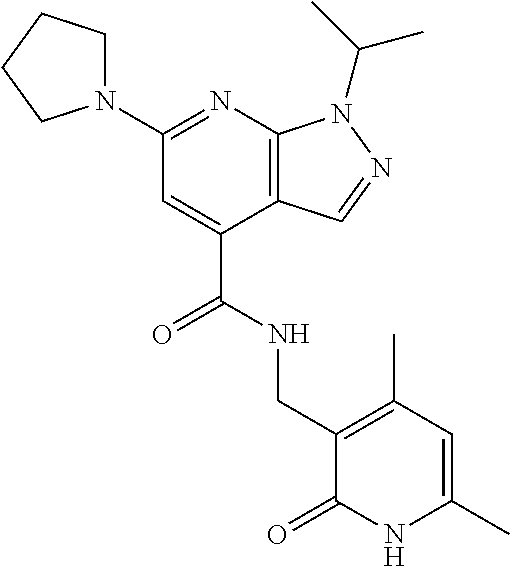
N1(C2=NC3=C(C(C(=O)NCC4=C(C)C=C(C)NC4=O)=C2)C=NN3C(C)C)CCCC1
